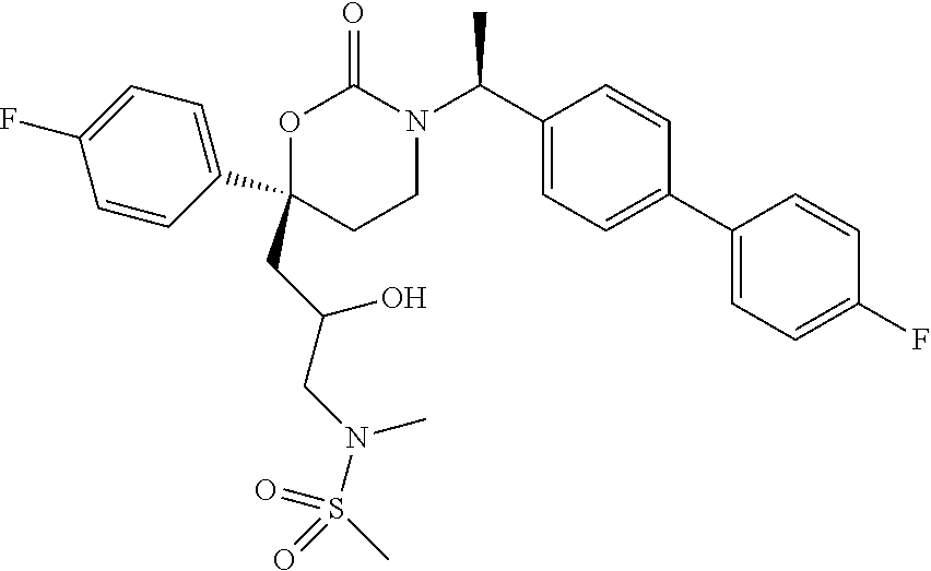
C1(CC(CN(S(C)(=O)=O)C)O)(C2=CC=C(F)C=C2)CCN(C(C2=CC=C(C3=CC=C(F)C=C3)C=C2)C)C(=O)O1
